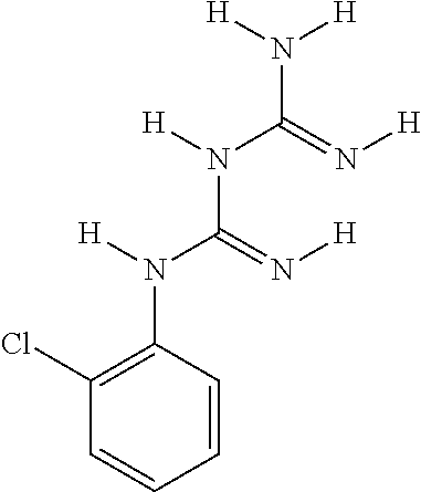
C1=CC(N([H])C(=N[H])N(C(=N[H])N([H])[H])[H])=C(Cl)C=C1
